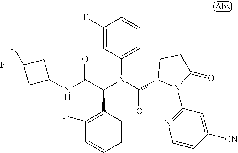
C1=CC(C(C(NC2CC(F)(F)C2)=O)N(C(=O)C2N(C3=NC=CC([CN])=C3)C(=O)CC2)C2=CC=CC(F)=C2)=C(F)C=C1
